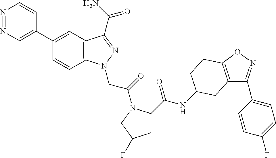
N1=NC=C(C2=CC3=C(C=C2)N(CC(=O)N2C(C(NC4CCC5=C(C(C6=CC=C(F)C=C6)=NO5)C4)=O)CC(F)C2)N=C3C(=O)N)C=C1
